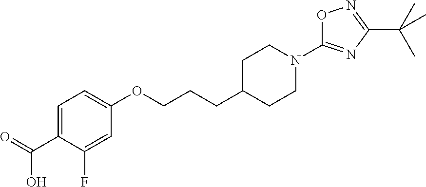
C1C(CCCOC2=CC=C(C(=O)O)C(F)=C2)CCN(C2=NC(C(C)(C)C)=NO2)C1
